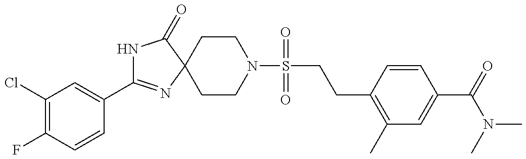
N1C(C2=CC(Cl)=C(F)C=C2)=NC2(C1=O)CCN(S(CCC1=C(C)C=C(C(N(C)C)=O)C=C1)(=O)=O)CC2
